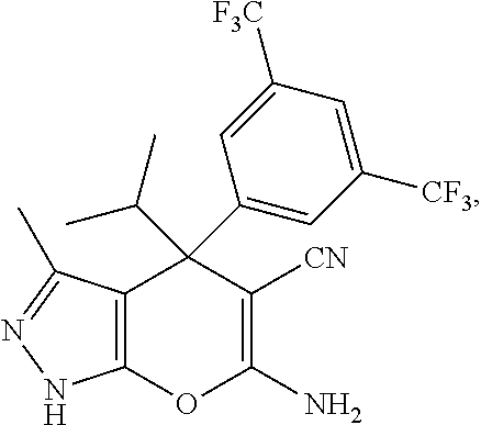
C12=C(OC(N)=C([CN])C1(C1=CC([CF3])=CC([F3C])=C1)C(C)C)NN=C2C
